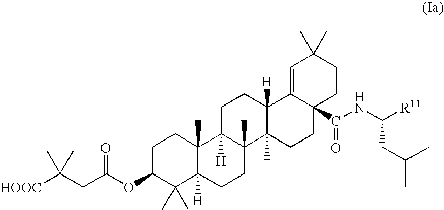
C1(C)(C)C2([H])C(C)(CCC1OC(CC([HOOC])(C)C)=O)C1([H])C(C)(CC2)C2(C)C([H])(CC1)C1=CC(C)(C)CCC1(C(NC([R11])CC(C)C)=O)CC2
